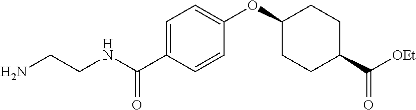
N(C(C1=CC=C(OC2CCC(C([OEt])=O)CC2)C=C1)=O)CCN
